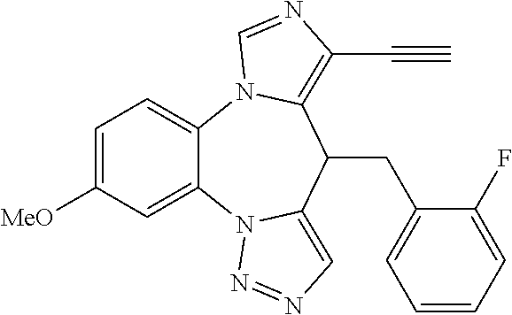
C1=C([MeO])C=C2C(=C1)N1C(=C(C#C)N=C1)C(CC1=CC=CC=C1F)C1=CN=NN21
